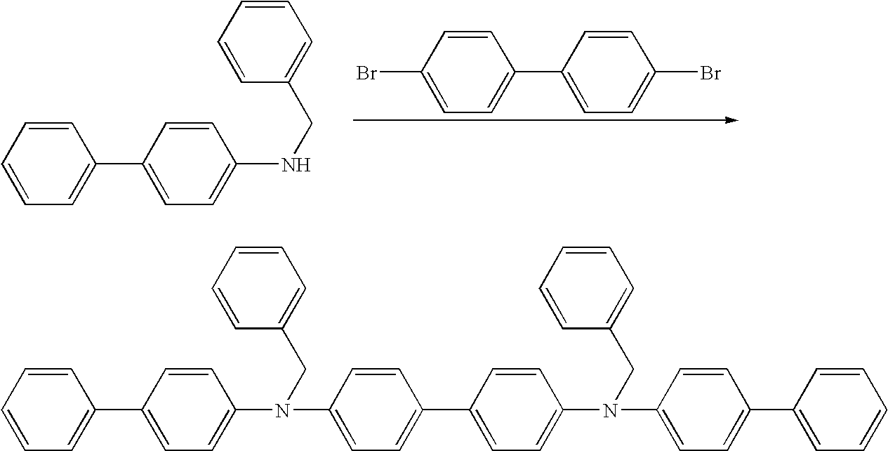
C1=CC=CC=C1C1=CC=C(NCC2=CC=CC=C2)C=C1.C1=CC(Br)=CC=C1C1=CC=C(Br)C=C1.C1=CC=CC=C1C1=CC=C(N(C2=CC=C(C3=CC=C(N(C4=CC=C(C5=CC=CC=C5)C=C4)CC4=CC=CC=C4)C=C3)C=C2)CC2=CC=CC=C2)C=C1
